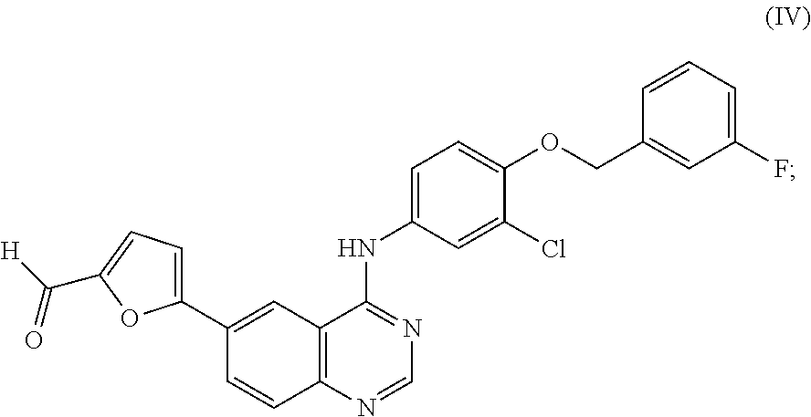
C12=C(N=CN=C1NC1=CC=C(OCC3=CC(F)=CC=C3)C(Cl)=C1)C=CC(C1=CC=C(C([H])=O)O1)=C2
